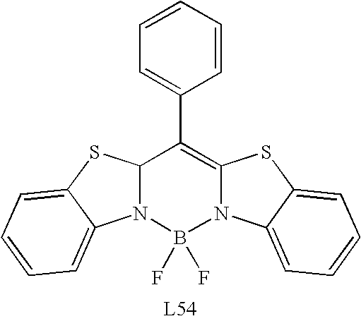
C1=CC=CC=C1C1=C2N(B(F)(F)N3C1SC1=CC=CC=C31)C1=CC=CC=C1S2
